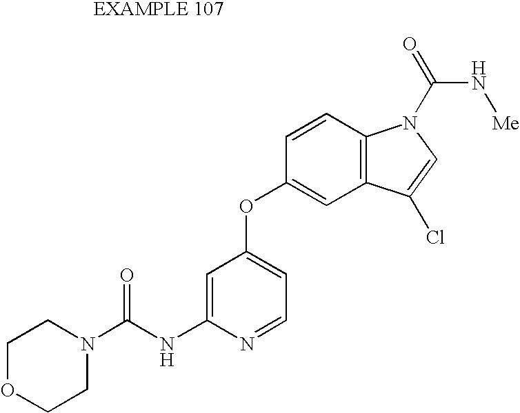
C1=C(NC(N2CCOCC2)=O)N=CC=C1OC1=CC2=C(C=C1)N(C(=O)N[Me])C=C2Cl
